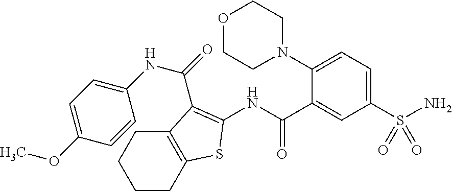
NS(C1=CC=C(N2CCOCC2)C(C(NC2=C(C(=O)NC3=CC=C(OC)C=C3)C3=C(CCCC3)S2)=O)=C1)(=O)=O
